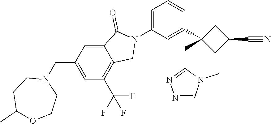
C1=C2C(=O)N(C3=CC=CC(C4(CC5=NN=CN5C)CC(C#N)C4)=C3)CC2=C(C(F)(F)F)C=C1CN1CCC(C)OCC1
